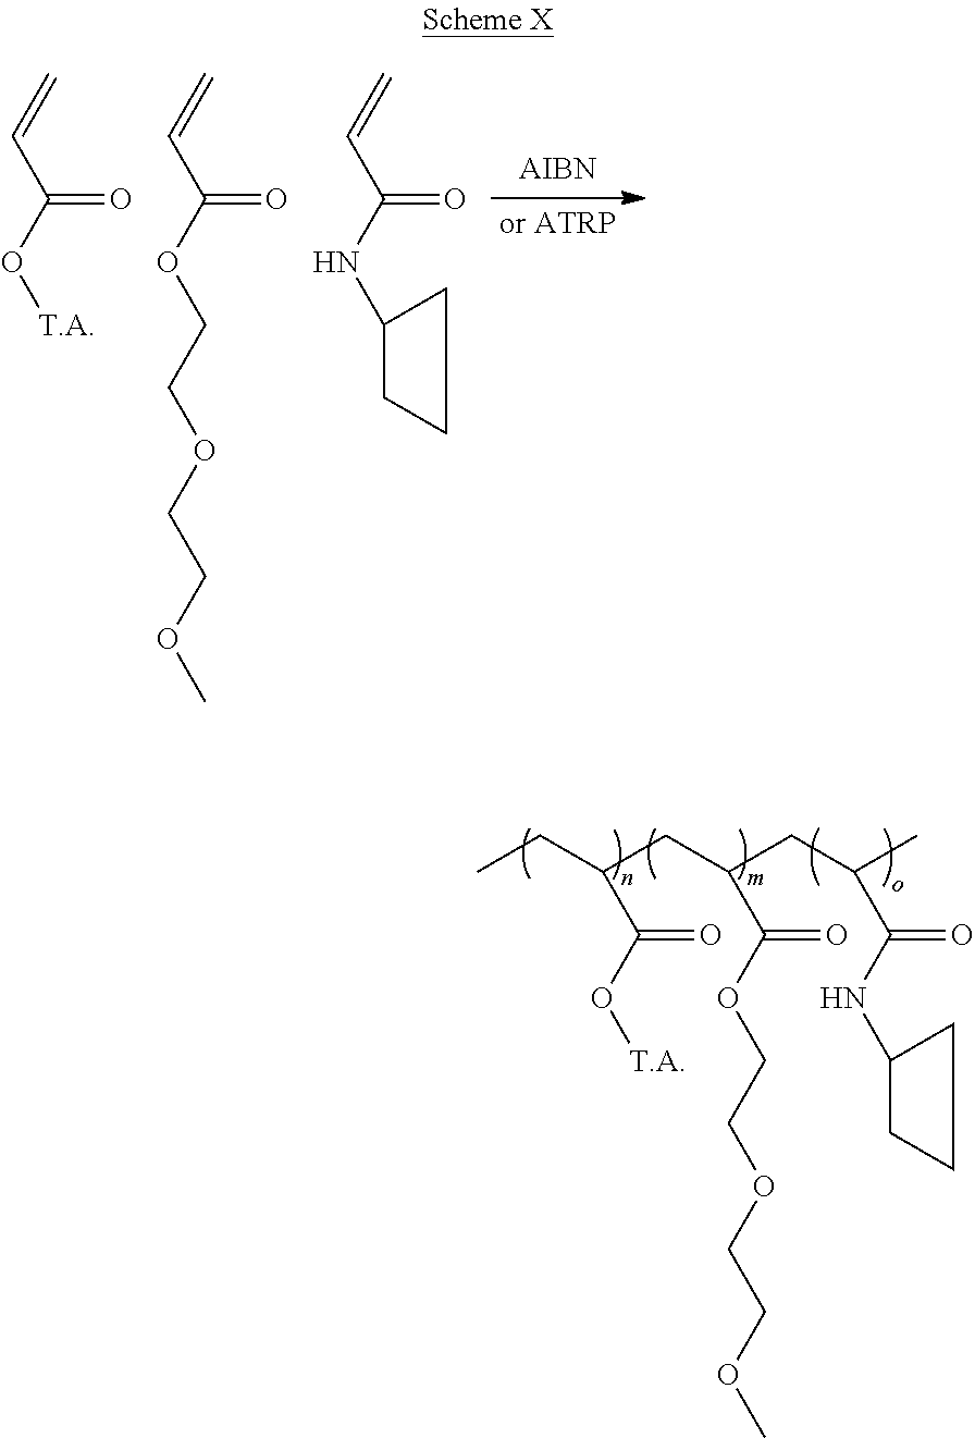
CCC(CC(CC(C)C(=O)NC1CCC1)C(=O)OCCOCCOC)C(=O)O[T.A].C=CC(O[T.A])=O.C=CC(OCCOCCOC)=O.C=CC(NC1CCC1)=O
